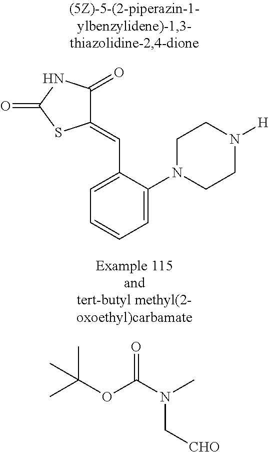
C1=C(C=C2C(=O)NC(=O)S2)C(N2CCN([H])CC2)=CC=C1.O=C(N(C[CHO])C)OC(C)(C)C
